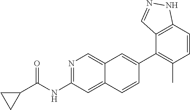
N1=C(NC(C2CC2)=O)C=C2C(=C1)C=C(C1=C(C)C=CC3=C1C=NN3)C=C2
